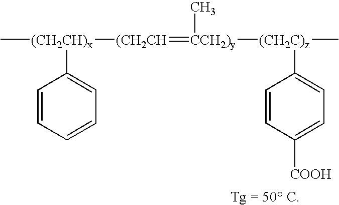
C[(CH2CH)x]([(CH2CH]=[CCH2)y](C)[(CH2C)z](C)C1=CC=C([COOH])C=C1)C1=CC=CC=C1
